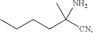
CCCCC([CN])(C)N
